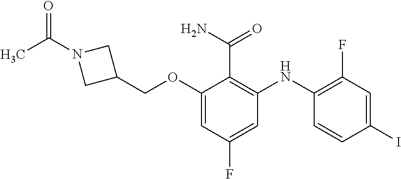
C1(OCC2CN(C(C)=O)C2)=CC(F)=CC(NC2=C(F)C=C(I)C=C2)=C1C(N)=O
